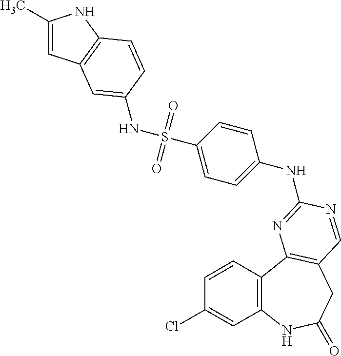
C1(Cl)=CC2=C(C=C1)C1=C(CC(=O)N2)C=NC(NC2=CC=C(S(NC3=CC4=C(NC(C)=C4)C=C3)(=O)=O)C=C2)=N1
